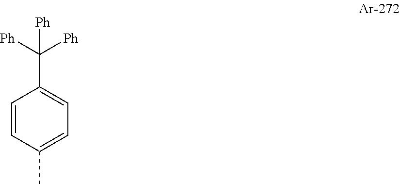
C1=CC(C)=CC=C1C([Ph])([Ph])[Ph]
